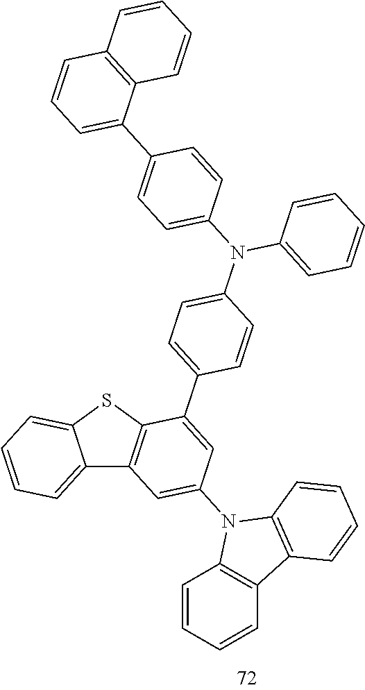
C12=CC=CC=C1SC1=C2C=C(N2C3=C(C=CC=C3)C3=C2C=CC=C3)C=C1C1=CC=C(N(C2=CC=CC=C2)C2=CC=C(C3=CC=CC4=C3C=CC=C4)C=C2)C=C1
